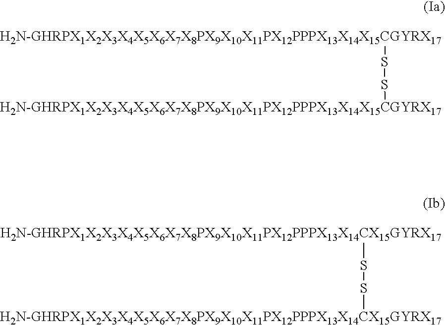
[H2N-GHRPX1X2X3X4X5X6X7X8PX9X10X11PX12PPPX13X14X15CGYRX17]SS[H2N-GHRPX1X2X3X4X5X6X7X8PX9X10X11PX12PPPX13X14X15CGYRX17].S(S[H2N-GHRPX1X2X3X4X5X6X7X8PX9X10X11PX12PPPX13X14CX15GYRX17])[H2N-GHRPX1X2X3X4X5X6X7X8PX9X10X11PX12PPPX13X14CX15GYRX17]
